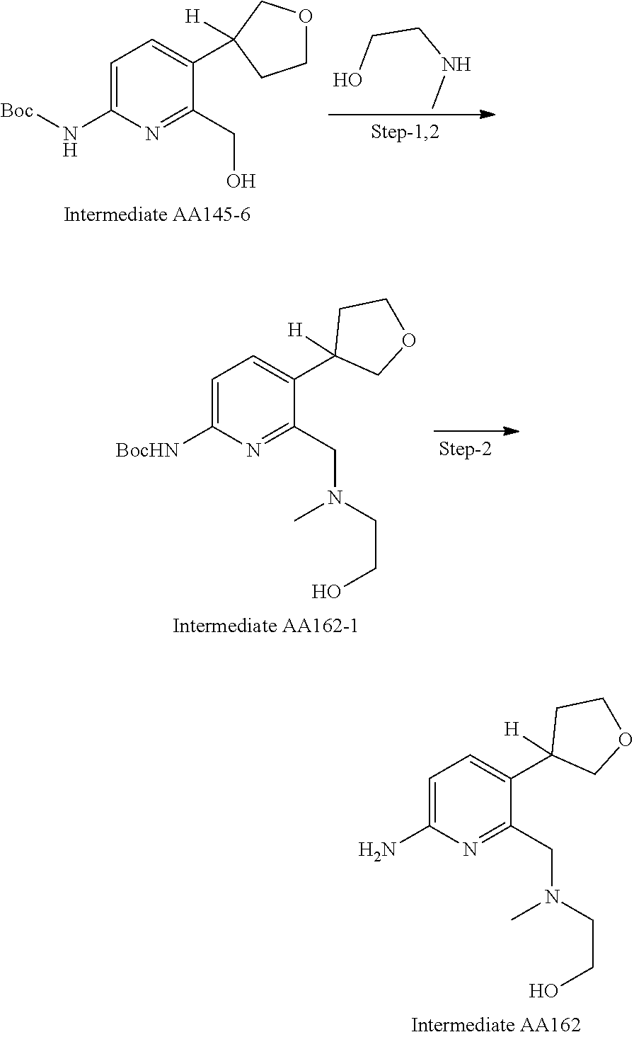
C1=C(C2([H])COCC2)C(CN(C)CCO)=NC(N)=C1.C1=C(C2([H])COCC2)C(CO)=NC(N[Boc])=C1.C(O)CNC.C1=C(C2([H])COCC2)C(CN(C)CCO)=NC([BocHN])=C1
